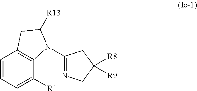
C1=CC=C([R1])C2=C1CC([R13])N2C1=NCC([R8])([R9])C1
